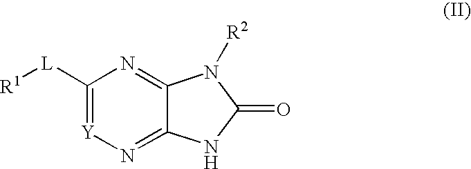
[R1][L]C1=[Y]N=C2C(=N1)N([R2])C(=O)N2
